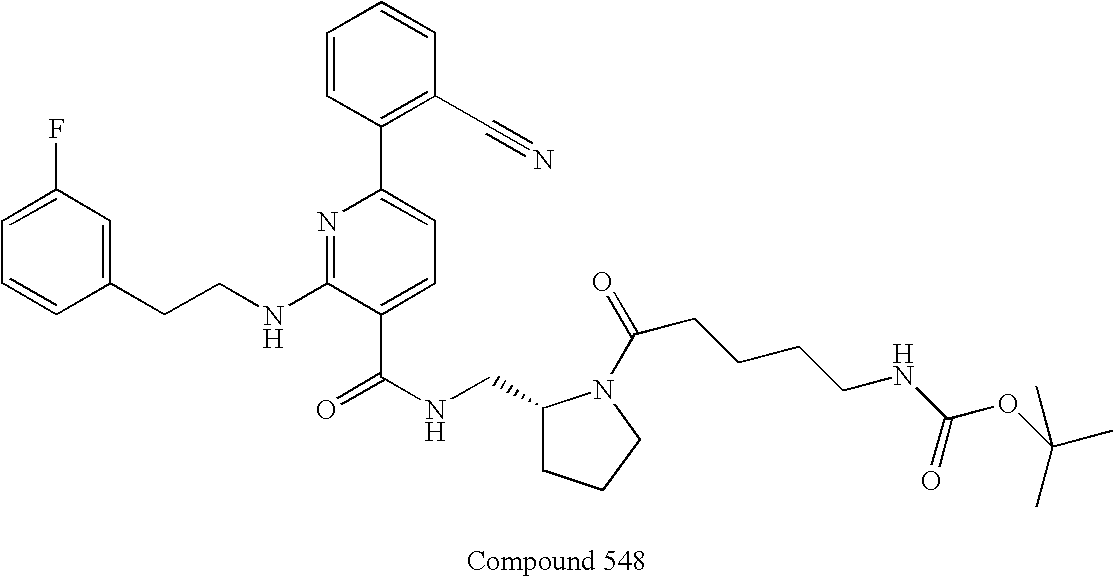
C1=CC(CCNC2=NC(C3=C(C#N)C=CC=C3)=CC=C2C(NCC2CCCN2C(=O)CCCCNC(OC(C)(C)C)=O)=O)=CC(F)=C1
